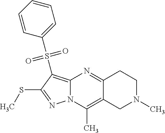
C12=C(S(C3=CC=CC=C3)(=O)=O)C(SC)=NN1C(C)=C1C(=N2)CCN(C)C1
